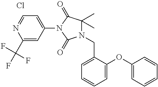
C1(C(F)(F)F)=CC(N2C(=O)N(CC3=CC=CC=C3OC3=CC=CC=C3)C(C)(C)C2=O)=CC=N1.Cl
